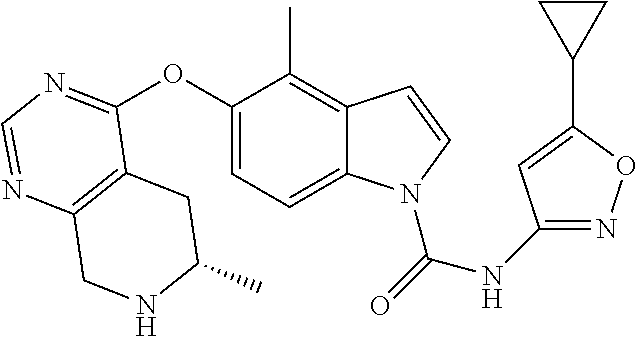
C12=C(C(OC3=CC=C4C(=C3C)C=CN4C(=O)NC3=NOC(C4CC4)=C3)=NC=N1)CC(C)NC2
